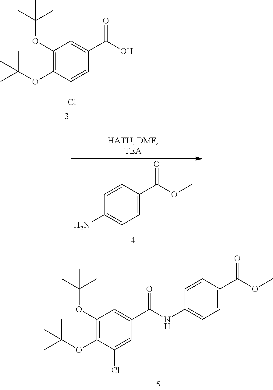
C1=C(C(O)=O)C=C(Cl)C(OC(C)(C)C)=C1OC(C)(C)C.C1=C(C(=O)NC2=CC=C(C(OC)=O)C=C2)C=C(Cl)C(OC(C)(C)C)=C1OC(C)(C)C.C1=CC(N)=CC=C1C(OC)=O
